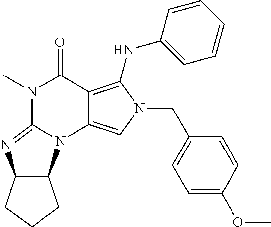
N1(C)C2=NC3C(N2C2=CN(CC4=CC=C(OC)C=C4)C(NC4=CC=CC=C4)=C2C1=O)CCC3
